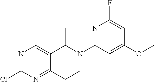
N1=C(Cl)N=C2C(=C1)C(C)N(C1=NC(F)=CC(OC)=C1)CC2
